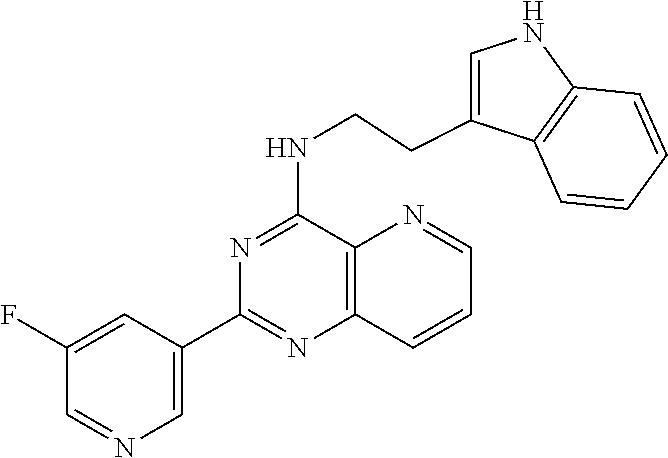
C1(F)=CC(C2=NC3=C(C(NCCC4=CNC5=C4C=CC=C5)=N2)N=CC=C3)=CN=C1
